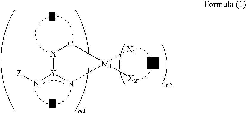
[X]1[Y](N[Z])N[M1]([X1])([X2])C1.[A].B.[L1]
